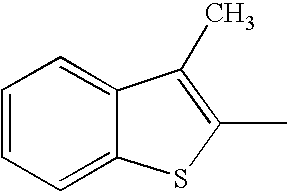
C1=CC=C2C(=C1)C(C)=C(C)S2
